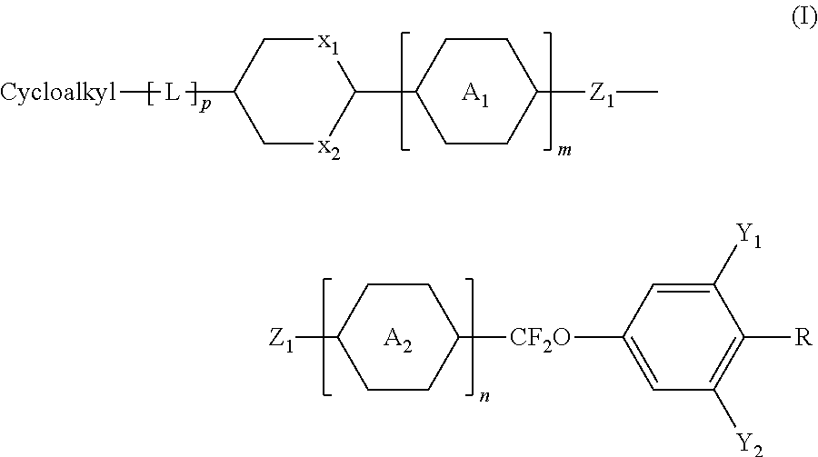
C1[x2]C(C2CCC([Z1]C)CC2)[x1]CC1[L][Cycloalkyl].[A1].[Z1]C1CCC([CF2O]C2=CC([Y2])=C([R])C([Y1])=C2)CC1.[A2]
